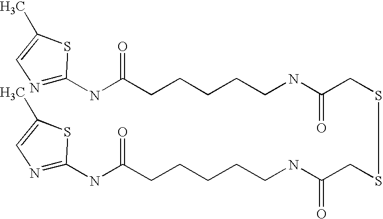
N1=C(NC(CCCCCNC(CSSCC(NCCCCCC(NC2=NC=C(C)S2)=O)=O)=O)=O)SC(C)=C1
